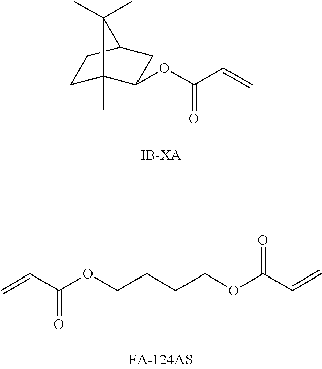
C1C2(C)C(OC(C=C)=O)CC(C1)C2(C)C.[IB-XA].C=CC(OCCCCOC(C=C)=O)=O
